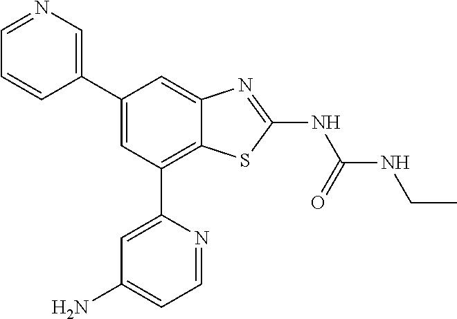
C1=NC=C(C2=CC(C3=CC(N)=CC=N3)=C3C(=C2)N=C(NC(NCC)=O)S3)C=C1
